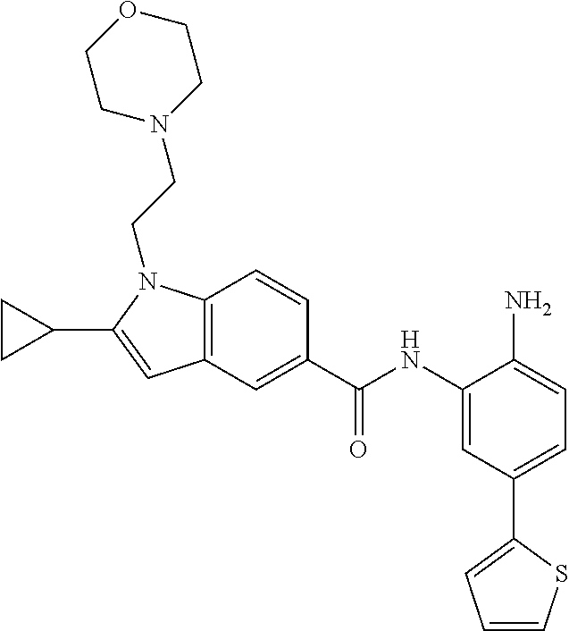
C12=C(C=CC(C(NC3=CC(C4=CC=CS4)=CC=C3N)=O)=C1)N(CCN1CCOCC1)C(C1CC1)=C2
